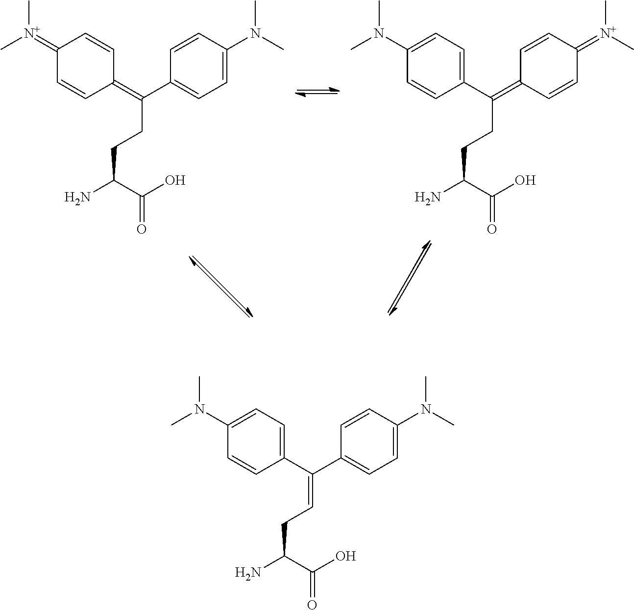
C1(=[N+](C)C)C=CC(=C(CCC(C(O)=O)N)C2=CC=C(N(C)C)C=C2)C=C1.C1(N(C)C)=CC=C(C(CCC(C(O)=O)N)=C2C=CC(=[N+](C)C)C=C2)C=C1.C1(N(C)C)=CC=C(C(=CCC(C(O)=O)N)C2=CC=C(N(C)C)C=C2)C=C1
